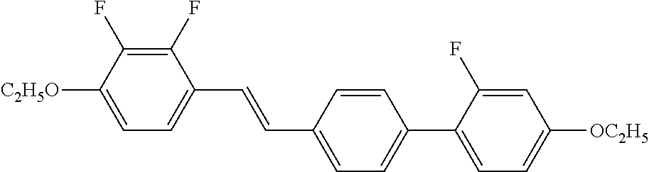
C1(F)=C(F)C([C2H5O])=CC=C1C=CC1=CC=C(C2=CC=C([OC2H5])C=C2F)C=C1
